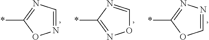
*C1=NC=NO1.*C1=NOC=N1.*C1=NN=CO1
